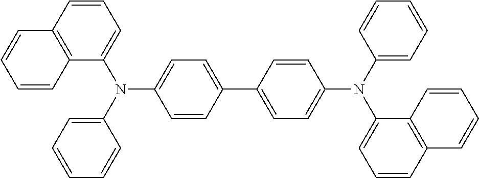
C1=CC2=C(C=C1)C=CC=C2N(C1=CC=CC=C1)C1=CC=C(C2=CC=C(N(C3=CC=CC=C3)C3=CC=CC4=C3C=CC=C4)C=C2)C=C1
